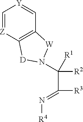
C1=[Z]C2=C(C=[Y]1)[W]N(C([R2])([R1])C([R3])=N[R4])[D]2
